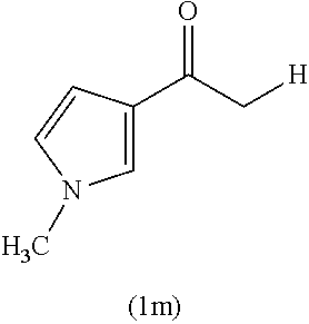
C(C[H])(=O)C1=CN(C)C=C1
